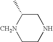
C1C(C)[CH2N]CCN1
